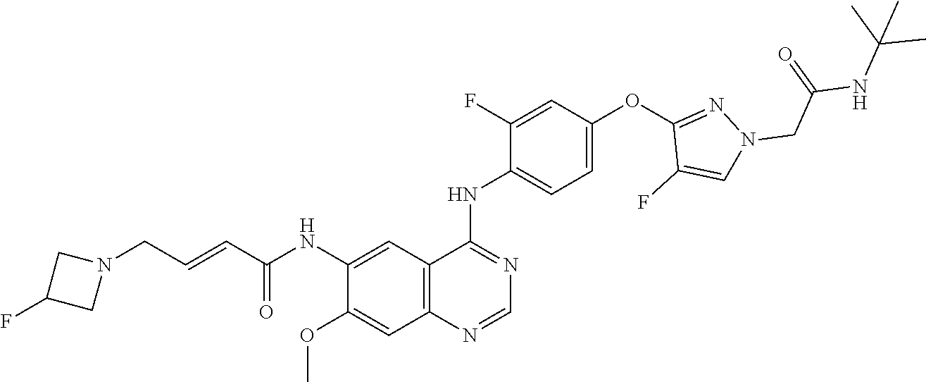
O=C(C=CCN1CC(F)C1)NC1=CC2=C(C=C1OC)N=CN=C2NC1=CC=C(OC2=NN(CC(NC(C)(C)C)=O)C=C2F)C=C1F
